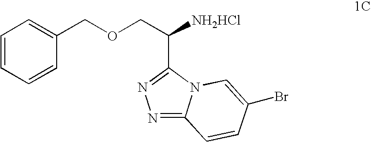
C1=CC=CC(COCC([NH2HCl])C2=NN=C3N2C=C(Br)C=C3)=C1
